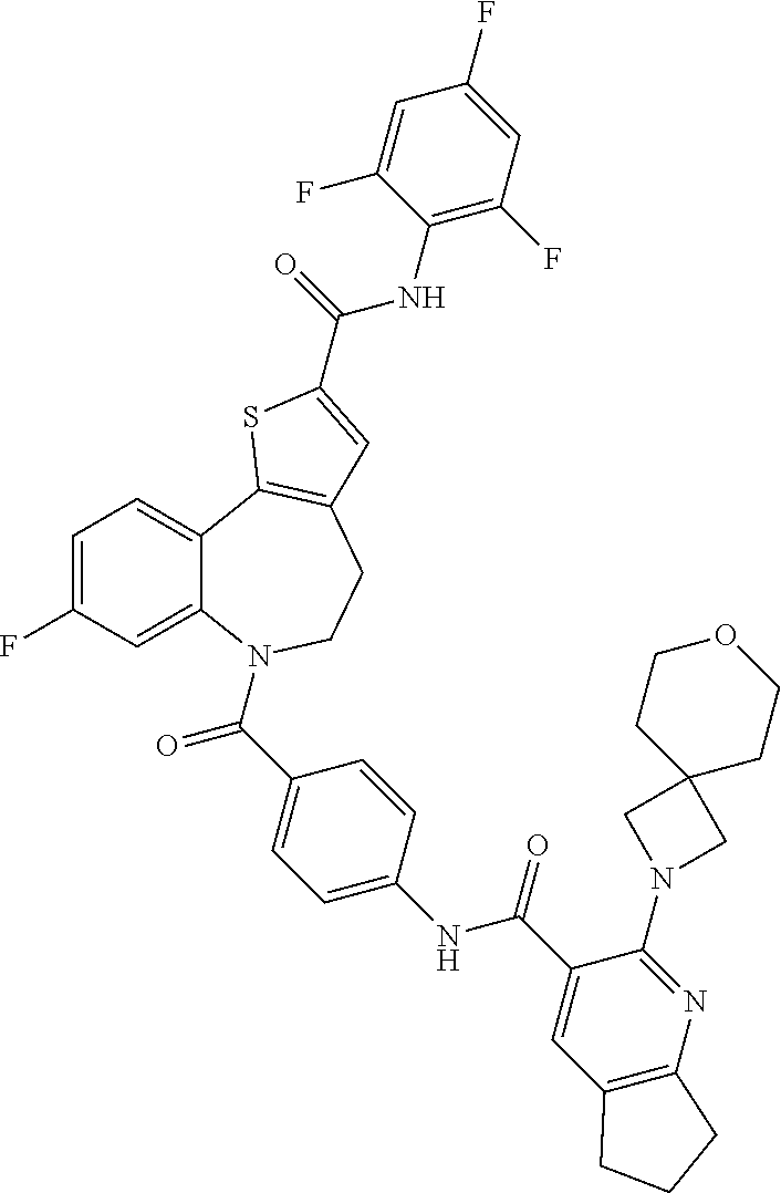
C1=C(F)C=C2C(=C1)C1=C(CCN2C(C2=CC=C(NC(C3=CC4=C(N=C3N3CC5(C3)CCOCC5)CCC4)=O)C=C2)=O)C=C(C(=O)NC2=C(F)C=C(F)C=C2F)S1
